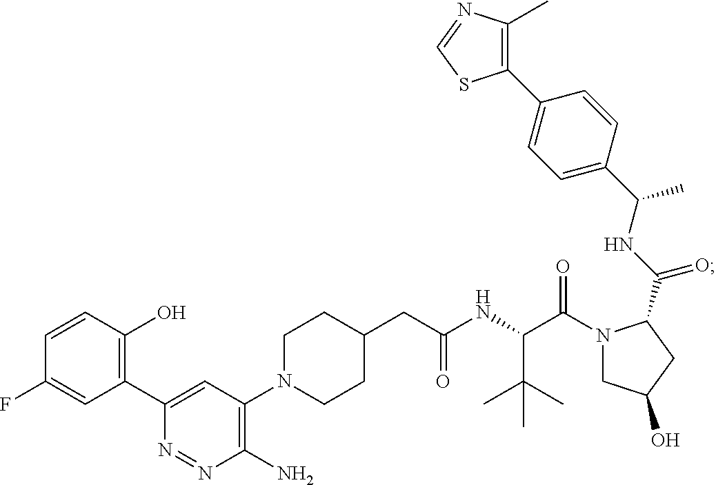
C1(CC(NC(C(N2CC(O)CC2C(NC(C2=CC=C(C3=C(C)N=CS3)C=C2)C)=O)=O)C(C)(C)C)=O)CCN(C2=C(N)N=NC(C3=C(O)C=CC(F)=C3)=C2)CC1
